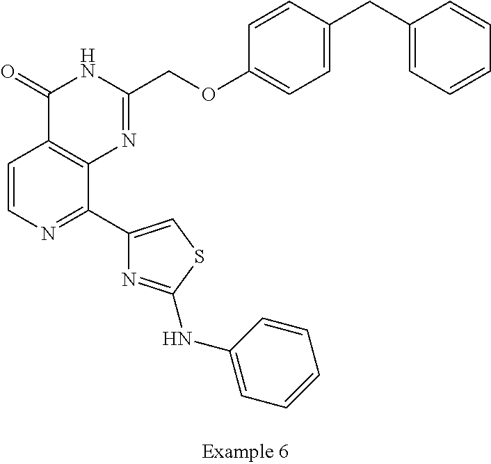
C1=CN=C(C2=CSC(NC3=CC=CC=C3)=N2)C2=C1C(=O)NC(COC1=CC=C(CC3=CC=CC=C3)C=C1)=N2
